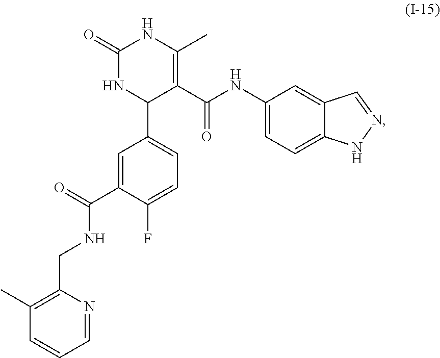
C1(CNC(C2=CC(C3C(C(=O)NC4=CC=C5C(=C4)C=NN5)=C(C)NC(=O)N3)=CC=C2F)=O)=C(C)C=CC=N1
